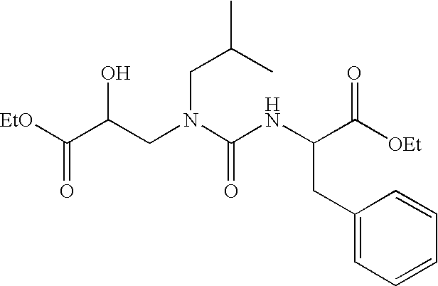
[EtO]C(C(CN(C(NC(CC1=CC=CC=C1)C([OEt])=O)=O)CC(C)C)O)=O
